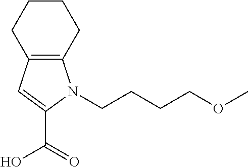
C12=C(CCCC1)N(CCCCOC)C(C(O)=O)=C2
